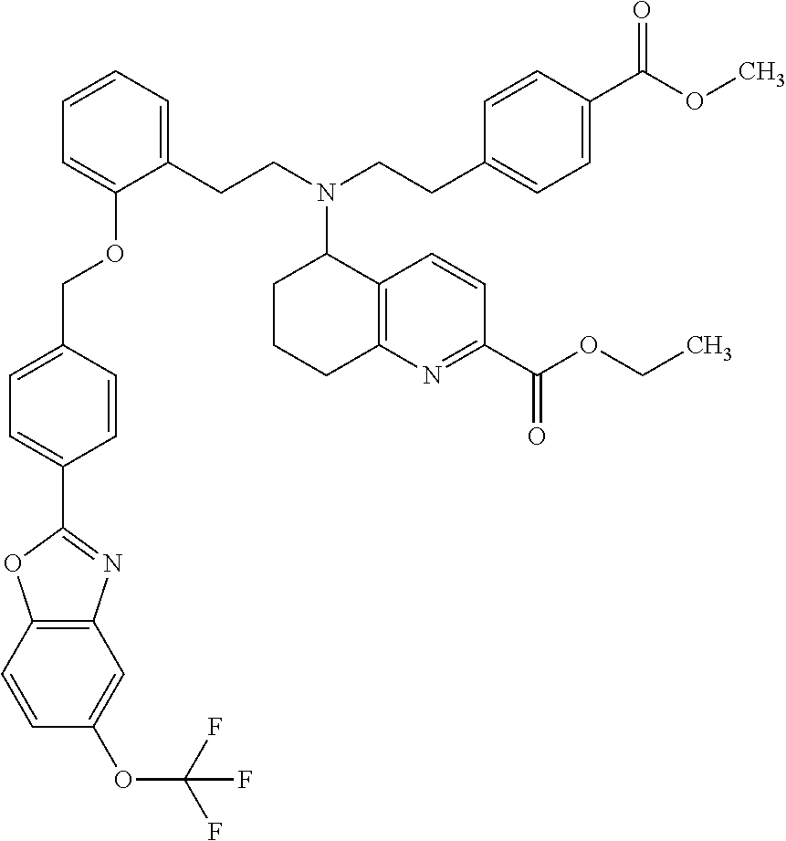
C1=CC2=C(C=C1OC(F)(F)F)N=C(C1=CC=C(COC3=CC=CC=C3CCN(C3CCCC4=C3C=CC(C(OCC)=O)=N4)CCC3=CC=C(C(OC)=O)C=C3)C=C1)O2
